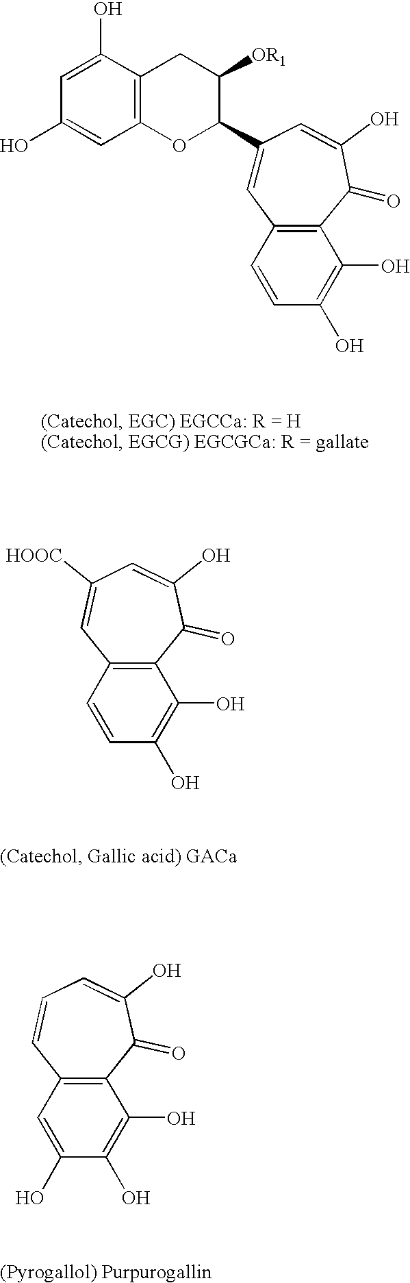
C1=C(O)C2=C(C=C1O)OC(C1=CC3=C(C(=O)C(O)=C1)C(O)=C(O)C=C3)C([OR1])C2.C12=C(C(=O)C(O)=CC([HOOC])=C1)C(O)=C(O)C=C2.C12=C(C(=O)C(O)=CC=C1)C(O)=C(O)C(O)=C2
